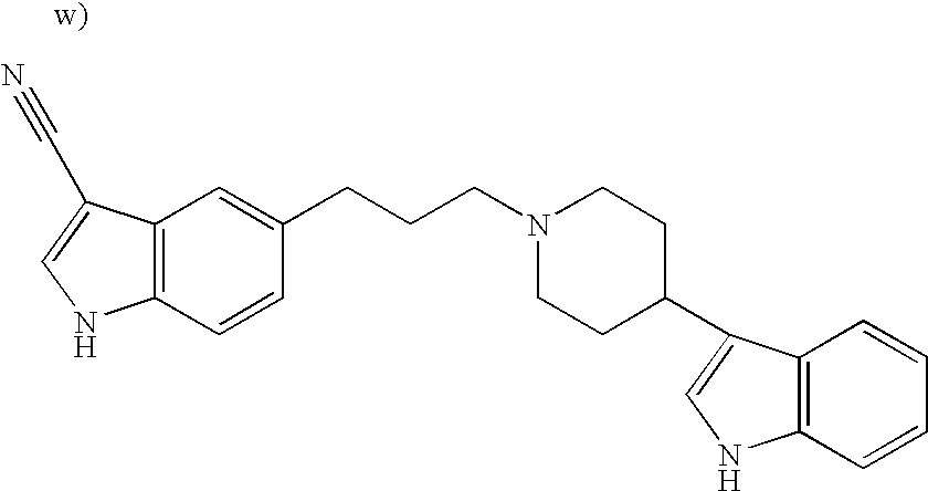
C12=C(C=CC(CCCN3CCC(C4=CNC5=C4C=CC=C5)CC3)=C1)NC=C2C#N
